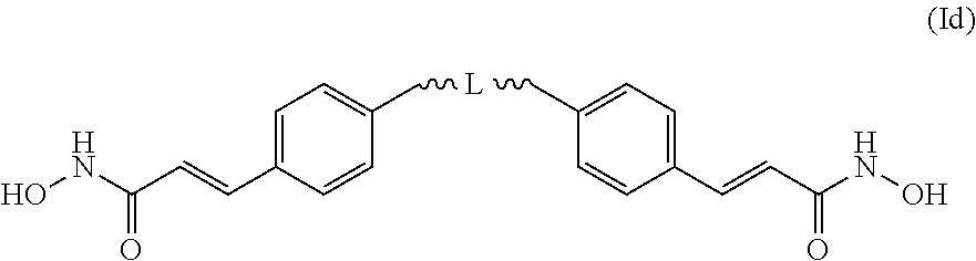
ONC(C=CC1=CC=C(C[L]CC2=CC=C(C=CC(NO)=O)C=C2)C=C1)=O
